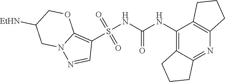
S(NC(NC1=C2C(=NC3=C1CCC3)CCC2)=O)(C1=C2N(N=C1)CC([EtHN])CO2)(=O)=O
